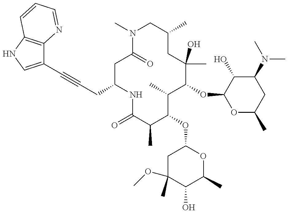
C(C1NC(=O)C(C)C(OC2CC(OC)(C)C(O)C(C)O2)C(C)C(OC2OC(C)CC(N(C)C)C2O)C(C)(O)CC(C)CN(C)C(=O)C1)C#CC1=CNC2=C1N=CC=C2
